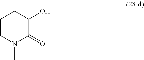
C1CN(C)C(=O)C(O)C1
